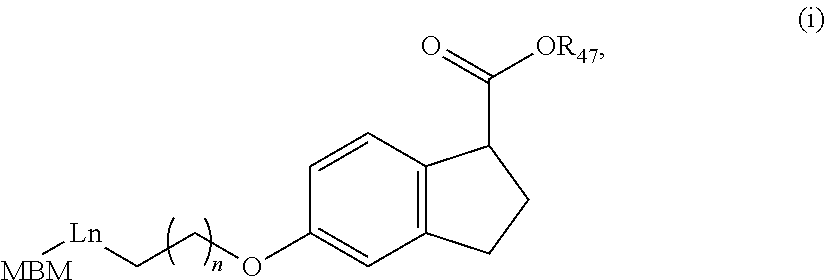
C1=CC2=C(C=C1OCC[Ln][MBM])CCC2C(=O)[OR47]
